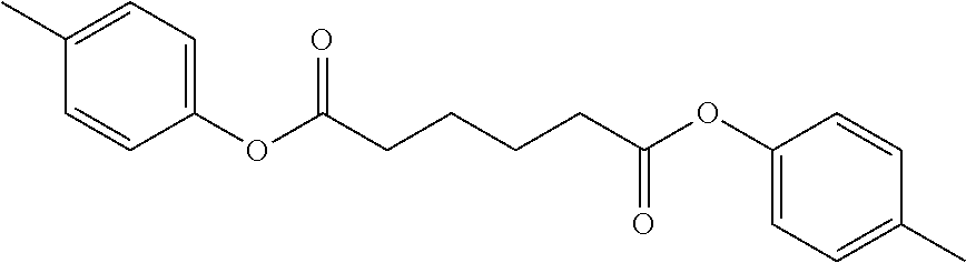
CC1=CC=C(OC(CCCCC(OC2=CC=C(C)C=C2)=O)=O)C=C1
